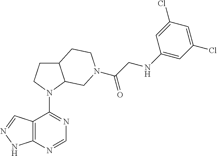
C12=C(N=CN=C1N1C3C(CC1)CCN(C(CNC1=CC(Cl)=CC(Cl)=C1)=O)C3)NN=C2
